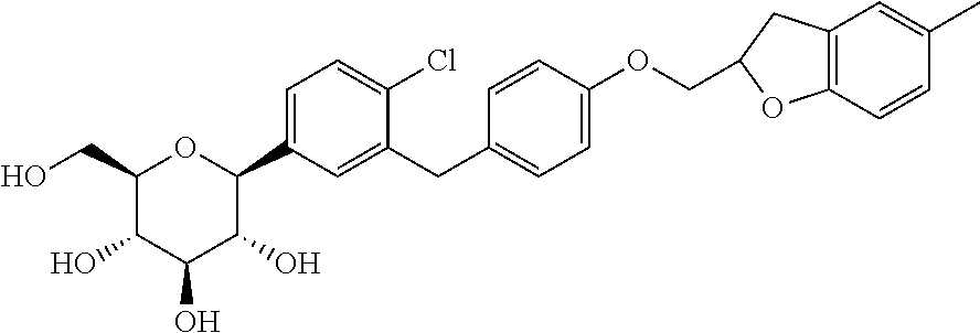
C1(CO)C(O)C(O)C(O)C(C2=CC=C(Cl)C(CC3=CC=C(OCC4CC5=C(C=CC(C)=C5)O4)C=C3)=C2)O1
